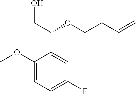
C1(OC)=CC=C(F)C=C1C(CO)OCCC=C
